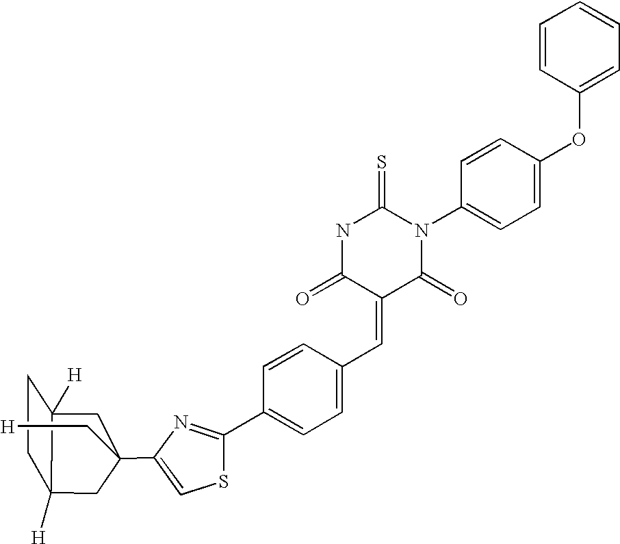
C1=CC(OC2=CC=C(N3C(=S)NC(=O)C(=CC4=CC=C(C5=NC(C6(C[H])CC7([H])C([H])(C6)CC7)=CS5)C=C4)C3=O)C=C2)=CC=C1
